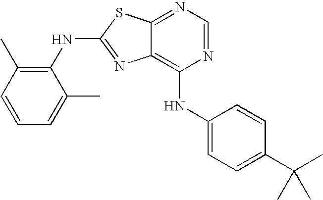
N1=CN=C2C(=C1NC1=CC=C(C(C)(C)C)C=C1)N=C(NC1=C(C)C=CC=C1C)S2
